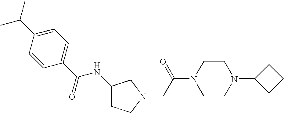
C1(C(NC2CCN(CC(N3CCN(C4CCC4)CC3)=O)C2)=O)=CC=C(C(C)C)C=C1
